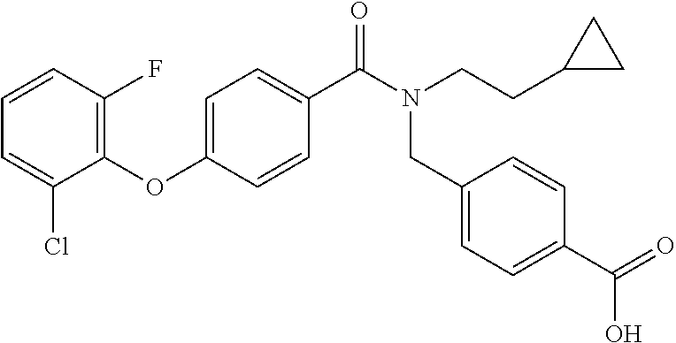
C1(OC2=CC=C(C(N(CCC3CC3)CC3=CC=C(C(=O)O)C=C3)=O)C=C2)=C(F)C=CC=C1Cl
